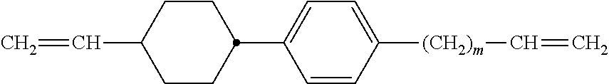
C1(C2CCC(C=C)CC2)=CC=C([(CH2)m]C=C)C=C1
